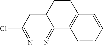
C1=CC=CC2=C1C1=NN=C(Cl)C=C1CC2
